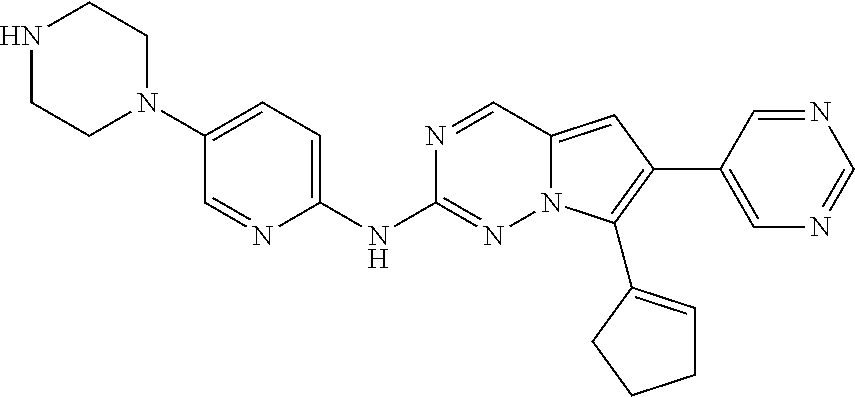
N1CCN(C2=CC=C(NC3=NN4C(=CC(C5=CN=CN=C5)=C4C4=CCCC4)C=N3)N=C2)CC1
